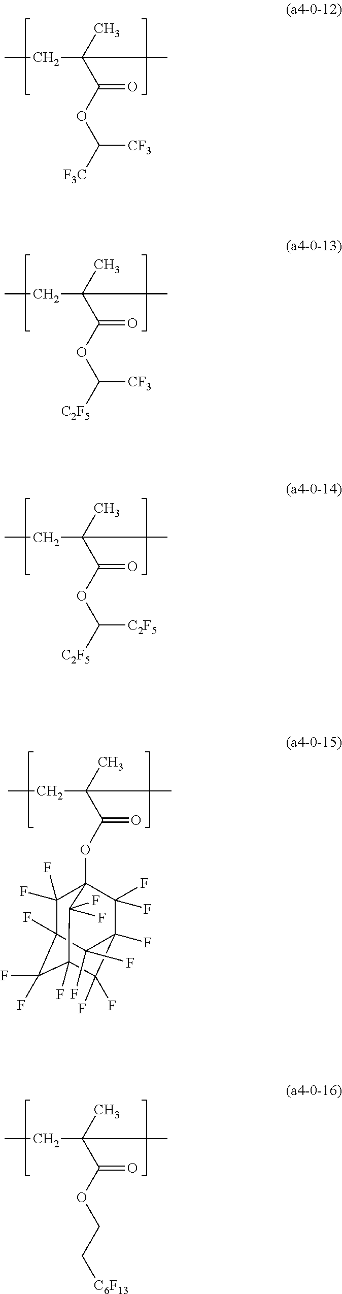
CCC(C(OC([F3C])[CF3])=O)(C)C.CCC(C(OC([C2F5])[CF3])=O)(C)C.CCC(C(OC([C2F5])[C2F5])=O)(C)C.CCC(C(OC12C(F)(F)C3(F)C(F)(F)C(F)(C(F)(F)C(F)(C1(F)F)C3(F)F)C2(F)F)=O)(C)C.CCC(C(OCC[C6F13])=O)(C)C
